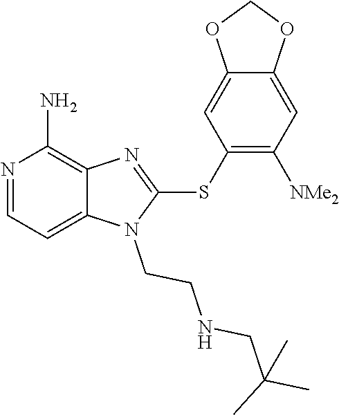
C12=CC=NC(N)=C1N=C(SC1=C([NMe2])C=C3C(=C1)OCO3)N2CCNCC(C)(C)C
